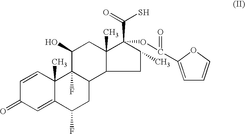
C1=CC2(C)C(=CC1=O)C(F)CC1C2(F)C(O)CC2(C)C(C(=O)S)(OC(=O)C3=CC=CO3)C(C)CC12
